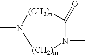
CN1[(CH2)n]C(=O)N(C)[(CH2)m]1
